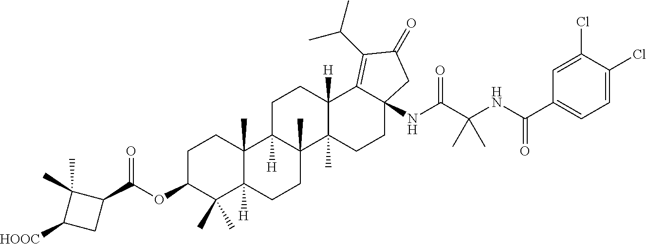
C1=C(Cl)C(Cl)=CC(C(NC(C(NC23C(=C(C(C)C)C(=O)C2)C2([H])C(C)(CC3)C3(C)C([H])(CC2)C2(C)C([H])(CC3)C(C)(C)C(OC(C3C(C)(C)C([HOOC])C3)=O)CC2)=O)(C)C)=O)=C1
